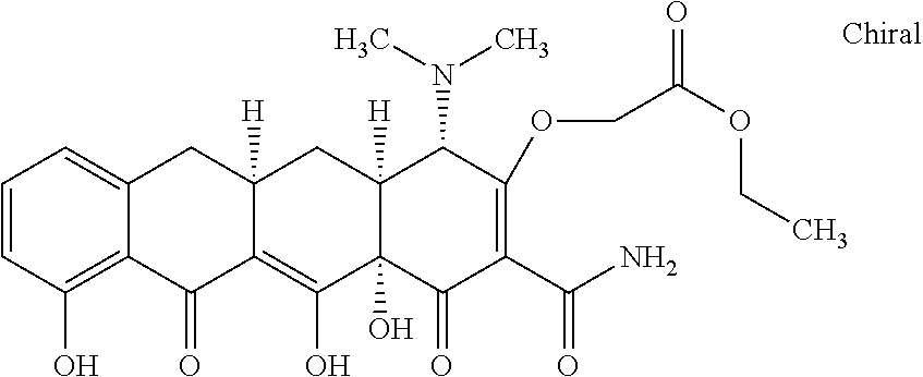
C12([H])C(O)(C(=O)C(C(N)=O)=C(OCC(OCC)=O)C1N(C)C)C(O)=C1C([H])(C2)CC2=CC=CC(O)=C2C1=O
